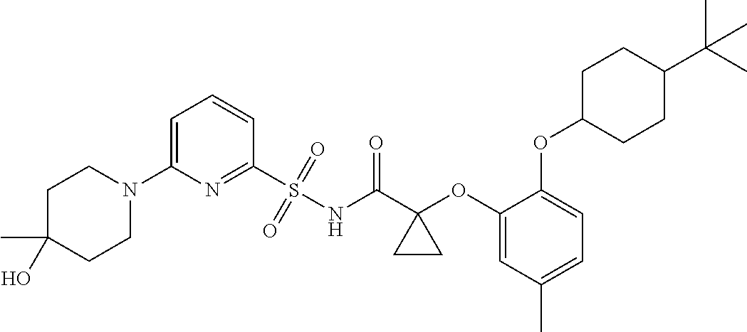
C1=C(N2CCC(C)(O)CC2)N=C(S(NC(C2(OC3=CC(C)=CC=C3OC3CCC(C(C)(C)C)CC3)CC2)=O)(=O)=O)C=C1
